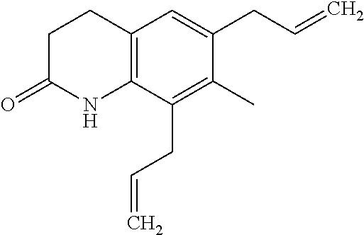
C1CC(=O)NC2=C1C=C(CC=C)C(C)=C2CC=C
